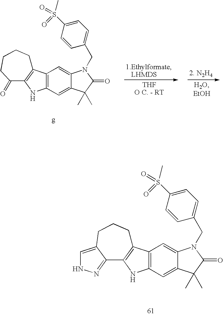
C12=CC3=C(C=C1N(CC1=CC=C(S(C)(=O)=O)C=C1)C(=O)C2(C)C)C1=C(N3)C(=O)CCCC1.C12=CC3=C(C=C1N(CC1=CC=C(S(C)(=O)=O)C=C1)C(=O)C2(C)C)C1=C(N3)C2=NNC=C2CCC1
